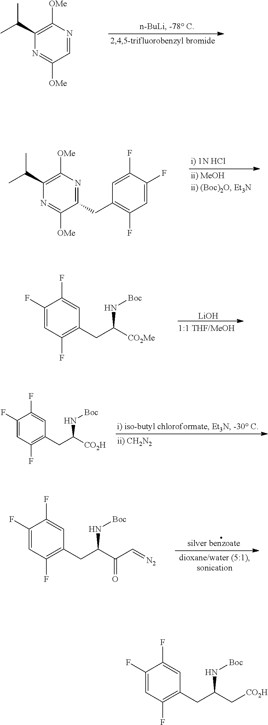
N1=C([OMe])C=NC([OMe])=C1C(C)C.N1=C([OMe])C(CC2=C(F)C=C(F)C(F)=C2)=NC([OMe])=C1C(C)C.[LiOH].C1(F)=CC(F)=C(CC([CO2Me])N[Boc])C=C1F.C1(F)=CC(F)=C(CC([CO2H])N[Boc])C=C1F.C1(F)=CC(F)=C(CC(C(C=[N2])=O)N[Boc])C=C1F.C1(F)=CC(F)=C(CC(C[CO2H])N[Boc])C=C1F
